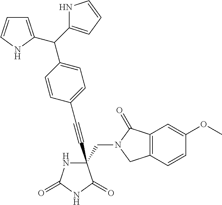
C(#CC1(CN2C(=O)C3=C(C2)C=CC(OC)=C3)NC(=O)NC1=O)C1=CC=C(C(C2=CC=CN2)C2=CC=CN2)C=C1
